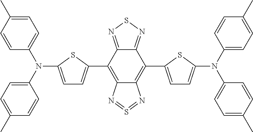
C1=C(N(C2=CC=C(C)C=C2)C2=CC=C(C)C=C2)SC(C2=C3C(=C(C4=CC=C(N(C5=CC=C(C)C=C5)C5=CC=C(C)C=C5)S4)C4=NSN=C24)N=S=N3)=C1
